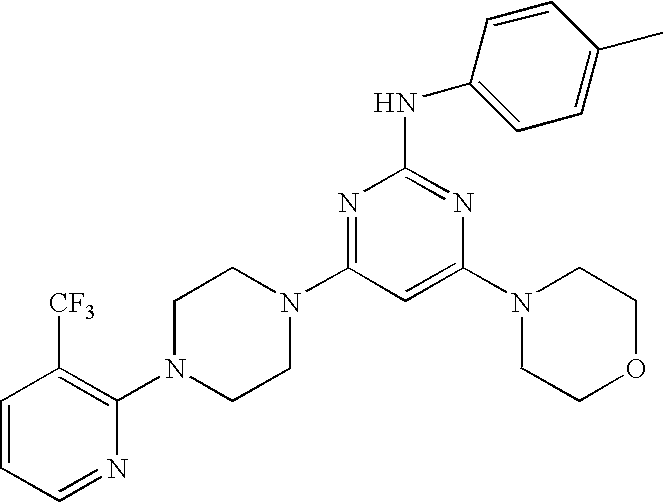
C1=CC=NC(N2CCN(C3=NC(NC4=CC=C(C)C=C4)=NC(N4CCOCC4)=C3)CC2)=C1[CF3]
